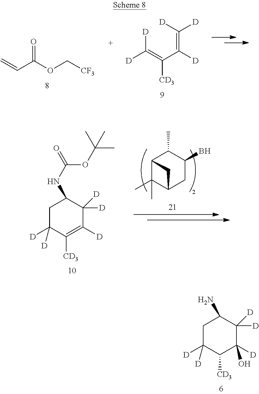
C=CC(OC[CF3])=O.[D]C(=C(C(=C([D])[D])[D])[CD3])[D].C12C(C)(C)C(CC(B)C1C)C2.C1C([D])([D])C([CD3])=C([D])C([D])([D])C1NC(OC(C)(C)C)=O.C1C([D])([D])C([CD3])C([D])(O)C([D])([D])C1N
